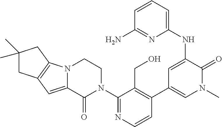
N12C(=CC3=C1CC(C)(C)C3)C(=O)N(C1=NC=CC(C3=CN(C)C(=O)C(NC4=CC=CC(N)=N4)=C3)=C1CO)CC2
